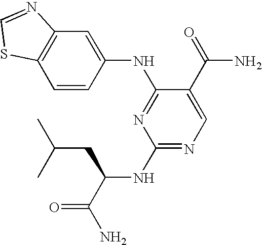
C12=C(C=CC(NC3=NC(NC(C(N)=O)CC(C)C)=NC=C3C(=O)N)=C1)SC=N2
